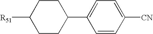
C1CC(C2=CC=C([CN])C=C2)CCC1[R51]
